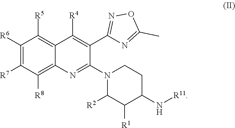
C1([R6])=C([R7])C([R8])=C2C(=C1[R5])C([R4])=C(C1=NOC(C)=N1)C(N1CCC(N[R11])C([R1])C1[R2])=N2
